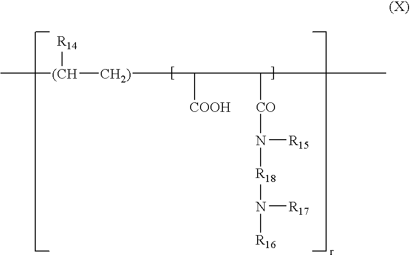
C[(CH]([R14])[CH2)]CC([COOH])CC([CO]N([R15])[R18]N([R17])[R16])C
